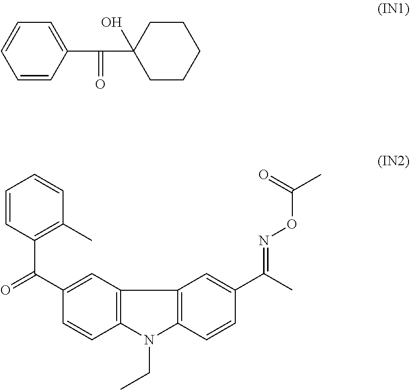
C1=CC=CC(C(C2(O)CCCCC2)=O)=C1.C1=CC(C(=O)C2=CC3=C(C=C2)N(CC)C2=C3C=C(C(=NOC(=O)C)C)C=C2)=C(C)C=C1
